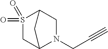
S1(=O)(=O)CC2N(CC#C)CC1C2
